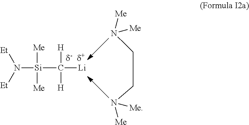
N([Si](C([Li])([H])[H])([Me])[Me])([Et])[Et].C(CN([Me])[Me])N([Me])[Me]
